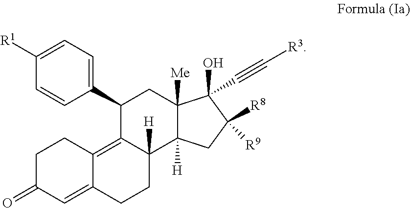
C1C(=O)C=C2C(=C3C([H])(CC2)C2([H])C([Me])(CC3C3=CC=C([R1])C=C3)C(O)(C#C[R3])C([R8])([R9])C2)C1
